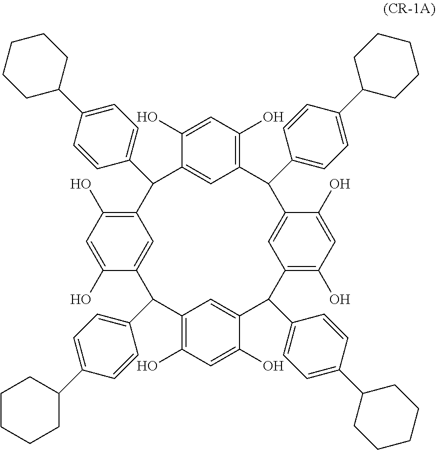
C1(O)=CC(O)=C2C=C1C(C1=CC=C(C3CCCCC3)C=C1)C1=C(O)C=C(O)C(=C1)C(C1=CC=C(C3CCCCC3)C=C1)C1=C(O)C=C(O)C(=C1)C(C1=CC=C(C3CCCCC3)C=C1)C1=C(O)C=C(O)C(=C1)C2C1=CC=C(C2CCCCC2)C=C1
